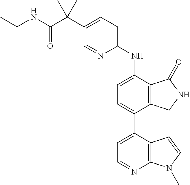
C1(C(C(NCC)=O)(C)C)=CC=C(NC2=CC=C(C3=CC=NC4=C3C=CN4C)C3=C2C(=O)NC3)N=C1
